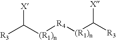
[R3]C([(R1)n][R4][(R1)n]C([R3])[X])[X]
